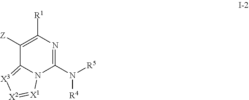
C1([Z])=C([R1])N=C(N([R5])[R4])N2C1=[X3][X2]=[X1]2
